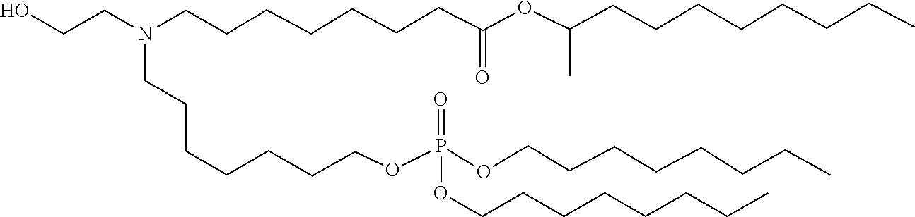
O(CCCCCCCN(CCO)CCCCCCCC(=O)OC(CCCCCCCC)C)P(OCCCCCCCC)(OCCCCCCCC)=O
